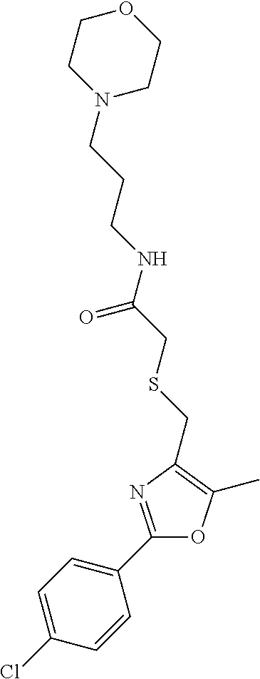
C1=C(Cl)C=CC(C2=NC(CSCC(NCCCN3CCOCC3)=O)=C(C)O2)=C1
